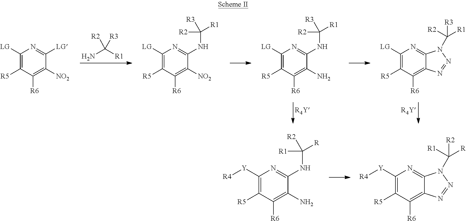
NC([R1])([R2])[R3].C1([LG])=C([R5])C([R6])=C([NO2])C([LG])=N1.C1([LG])=C([R5])C([R6])=C(N)C(NC([R2])([R3])[R1])=N1.C1([LG])=C([R5])C([R6])=C2C(=N1)N(C([R3])([R2])[R1])N=N2.C1([LG])=C([R5])C([R6])=C([NO2])C(NC([R2])([R3])[R1])=N1.C1([Y][R4])=C([R5])C([R6])=C(N)C(NC([R1])([R2])[R])=N1.C1([Y][R4])=C([R5])C([R6])=C2C(=N1)N(C([R2])([R1])[R])N=N2
